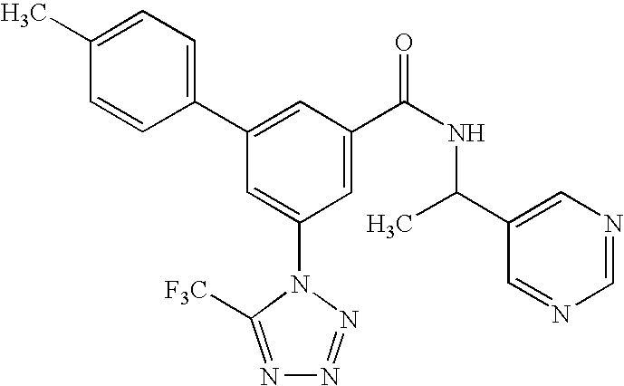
C1(C2=CC(C(NC(C3=CN=CN=C3)C)=O)=CC(N3C([F3C])=NN=N3)=C2)=CC=C(C)C=C1
